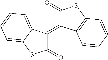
C1(=O)C(=C2C(=O)SC3=CC=CC=C32)C2=C(S1)C=CC=C2
